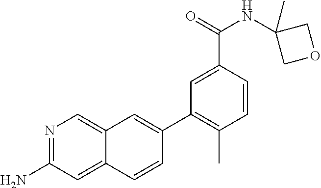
N1=C(N)C=C2C(=C1)C=C(C1=C(C)C=CC(C(NC3(C)COC3)=O)=C1)C=C2
